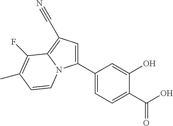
C1(C2=CC=C(C(O)=O)C(O)=C2)=CC(C#N)=C2N1C=CC(C)=C2F
